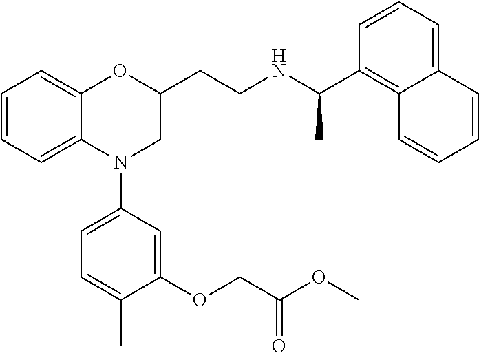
C1=CC=C2C(=C1)OC(CCNC(C1=C3C(=CC=C1)C=CC=C3)C)CN2C1=CC=C(C)C(OCC(OC)=O)=C1
